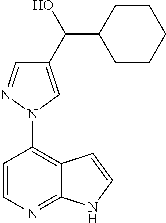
N1(C2=C3C(=NC=C2)NC=C3)C=C(C(O)C2CCCCC2)C=N1
